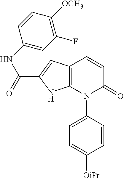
C12=C(C=C(C(=O)NC3=CC(F)=C([OCH3])C=C3)N1)C=CC(=O)N2C1=CC=C([OiPr])C=C1
